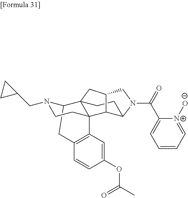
C12CC3=C(C4(CCN1CC1CC1)C21CCC2C4C(CN2C(C2=CC=CC=[N+]2[O-])=O)C1)C=C(OC(=O)C)C=C3
